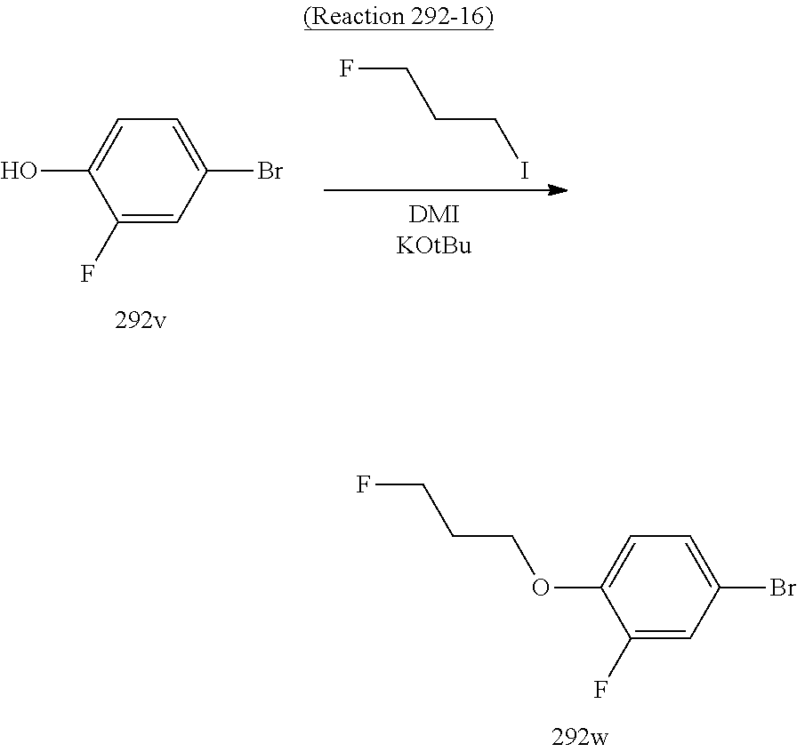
C1(F)=CC(Br)=CC=C1O.FCCCI.C1(F)=CC(Br)=CC=C1OCCCF
